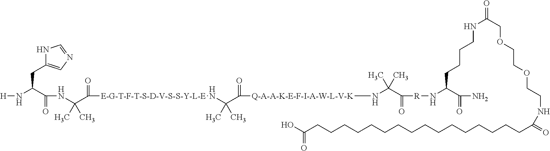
[H]NC(CC1=CN=CN1)C(=O)NC(C)(C(=O)[E-G-T-F-T-S-D-V-S-S-Y-L-E]NC(C)(C(=O)[Q-A-A-K-E-F-I-A-W-L-V-K]NC(C(=O)[R]NC(C(=O)N)CCCCNC(COCCOCCNC(CCCCCCCCCCCCCCCCC(O)=O)=O)=O)(C)C)C)C
